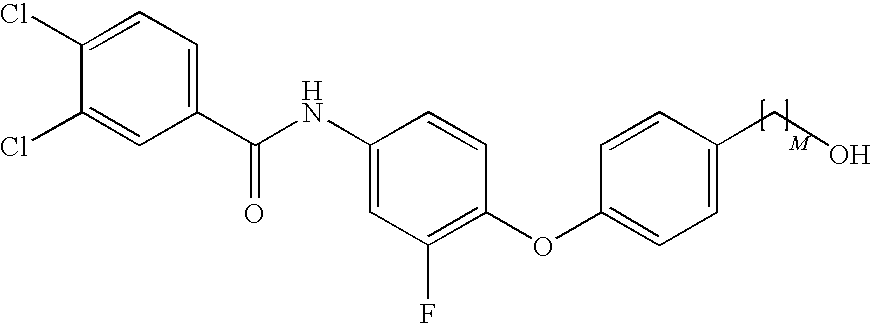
C1(C(=O)NC2=CC(F)=C(OC3=CC=C(CO)C=C3)C=C2)=CC=C(Cl)C(Cl)=C1
